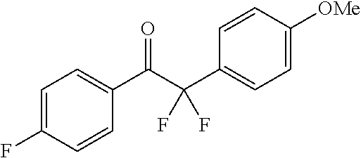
C1=C(F)C=CC(C(C(C2=CC=C([OMe])C=C2)(F)F)=O)=C1
